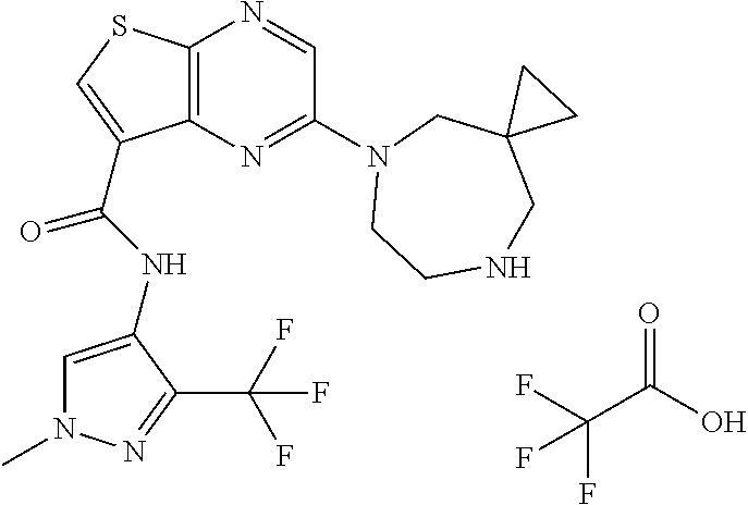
C12=C(N=C(N3CCNCC4(C3)CC4)C=N1)C(C(=O)NC1=CN(C)N=C1C(F)(F)F)=CS2.C(C(O)=O)(F)(F)F
